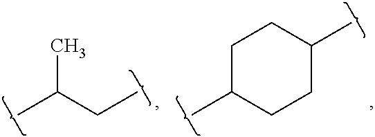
CC1CCC(C)CC1.CC(CC)C
